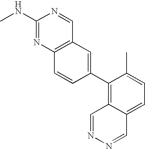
C1(NC)=NC2=C(C=N1)C=C(C1=C3C(=CC=C1C)C=NN=C3)C=C2
